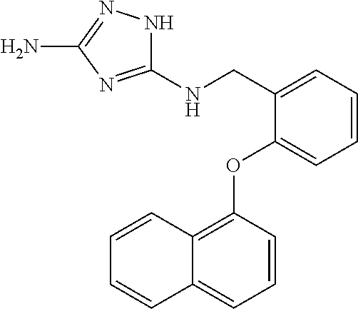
C1(CNC2=NC(N)=NN2)=CC=CC=C1OC1=C2C(=CC=C1)C=CC=C2
